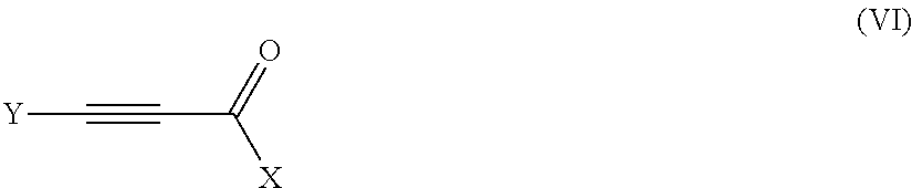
[Y]C#CC([X])=O
